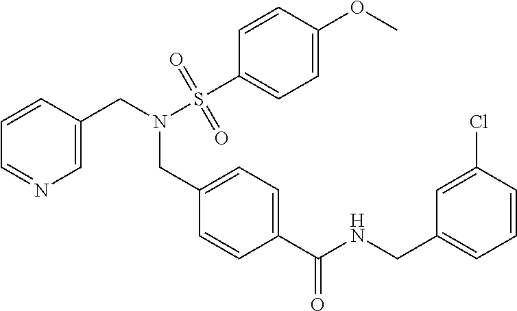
C1(C(NCC2=CC=CC(Cl)=C2)=O)=CC=C(CN(CC2=CN=CC=C2)S(C2=CC=C(OC)C=C2)(=O)=O)C=C1
